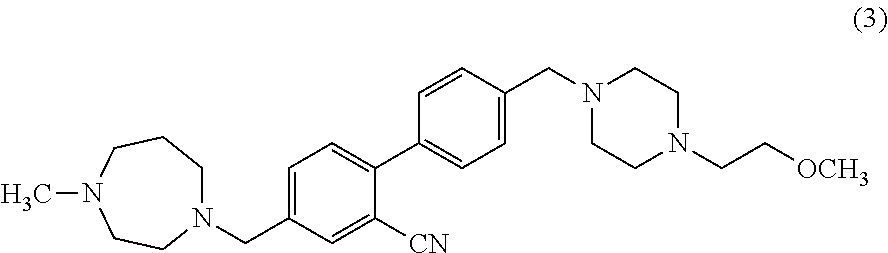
N1(CC2=CC=C(C3=CC=C(CN4CCN(CC[OCH3])CC4)C=C3)C([CN])=C2)CCCN(C)CC1
